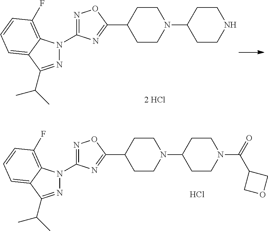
N1=C(C(C)C)C2=CC=CC(F)=C2N1C1=NOC(C2CCN(C3CCNCC3)CC2)=N1.[2 HCl].N1=C(C(C)C)C2=CC=CC(F)=C2N1C1=NOC(C2CCN(C3CCN(C(C4COC4)=O)CC3)CC2)=N1.Cl
